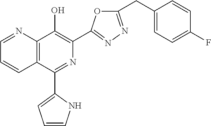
C1=NC2=C(C=C1)C(C1=CC=CN1)=NC(C1=NN=C(CC3=CC=C(F)C=C3)O1)=C2O
